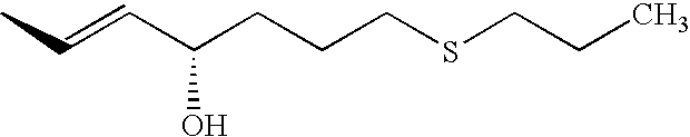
CC=CC(CCCSCCC)O
